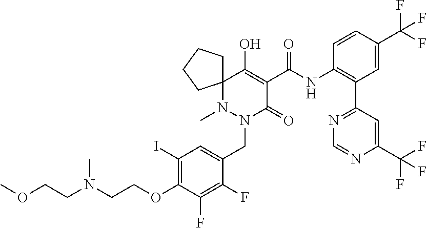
N1(C)N(CC2=CC(I)=C(OCCN(CCOC)C)C(F)=C2F)C(=O)C(C(NC2=C(C3=NC=NC(C(F)(F)F)=C3)C=C(C(F)(F)F)C=C2)=O)=C(O)C12CCCC2
